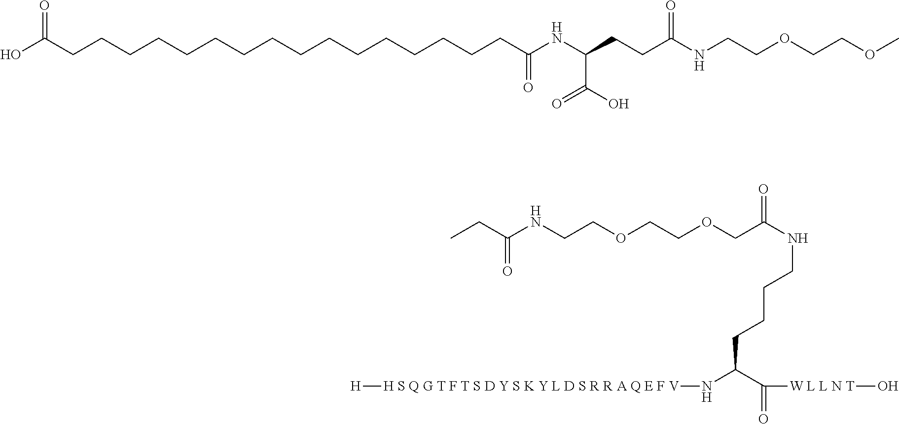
OC(CCCCCCCCCCCCCCCCC(NC(CCC(NCCOCCOC)=O)C(O)=O)=O)=O.CCC(NCCOCCOCC(NCCCCC(N[H S Q G T F T S D Y S K Y L D S R R A Q E F V][H])C([W L L N T]O)=O)=O)=O
